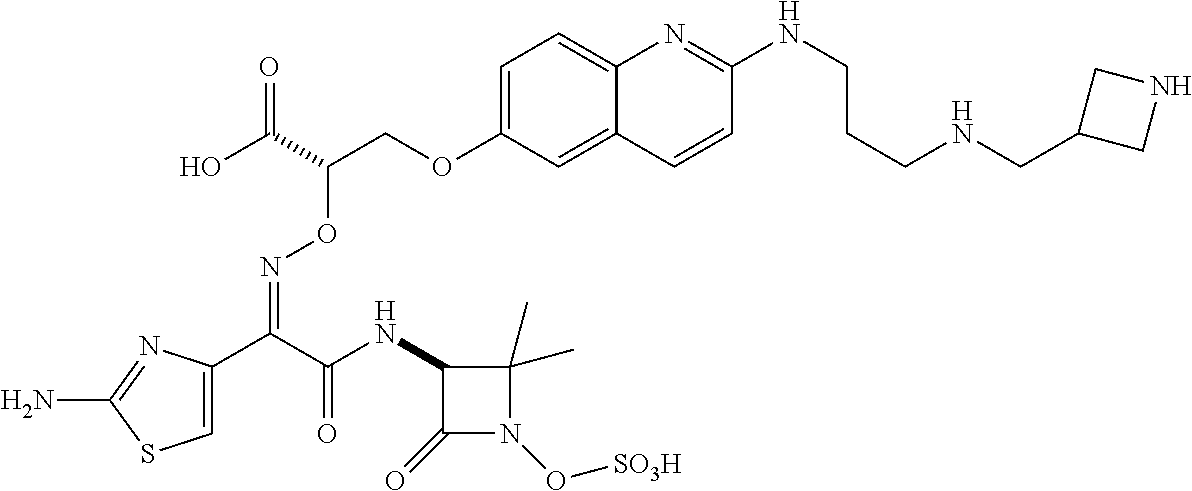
C1=C(C(C(NC2C(=O)N(O[SO3H])C2(C)C)=O)=NOC(COC2=CC=C3C(=C2)C=CC(NCCCNCC2CNC2)=N3)C(O)=O)N=C(N)S1
